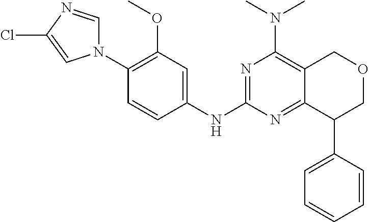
N1(C2=C(OC)C=C(NC3=NC(N(C)C)=C4C(=N3)C(C3=CC=CC=C3)COC4)C=C2)C=NC(Cl)=C1
